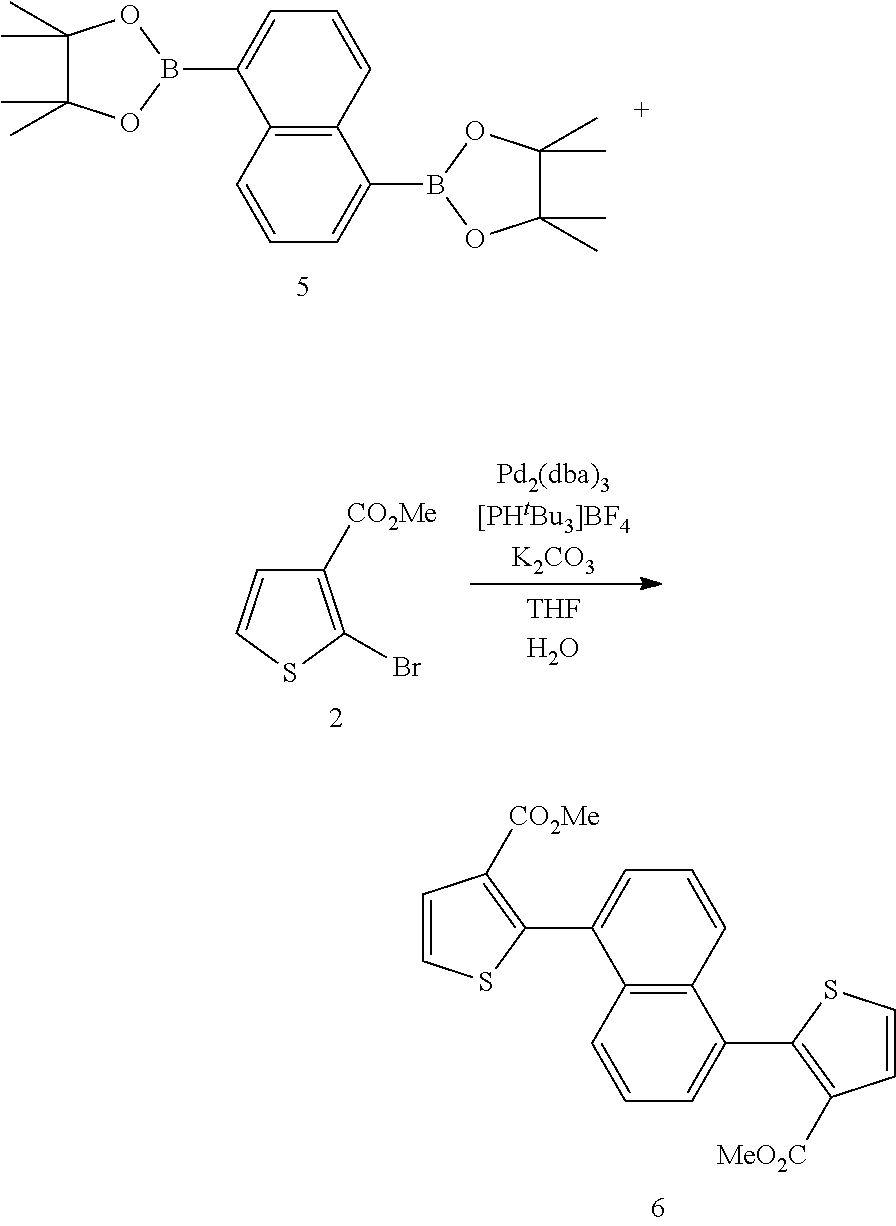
C12=C(C=CC=C1B1OC(C)(C)C(C)(C)O1)C(B1OC(C)(C)C(C)(C)O1)=CC=C2.C1([CO2Me])=C(Br)SC=C1.C12=C(C=CC=C1C1=C([CO2Me])C=CS1)C(C1=C([MeO2C])C=CS1)=CC=C2
